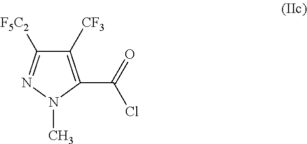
C1([CF3])=C(C(=O)Cl)N(C)N=C1[F5C2]
